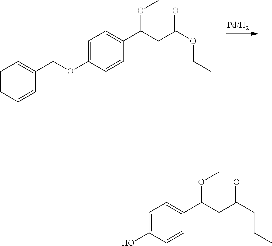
C1=CC=C(COC2=CC=C(C(CC(OCC)=O)OC)C=C2)C=C1.C1=C(O)C=CC(C(CC(CCC)=O)OC)=C1
